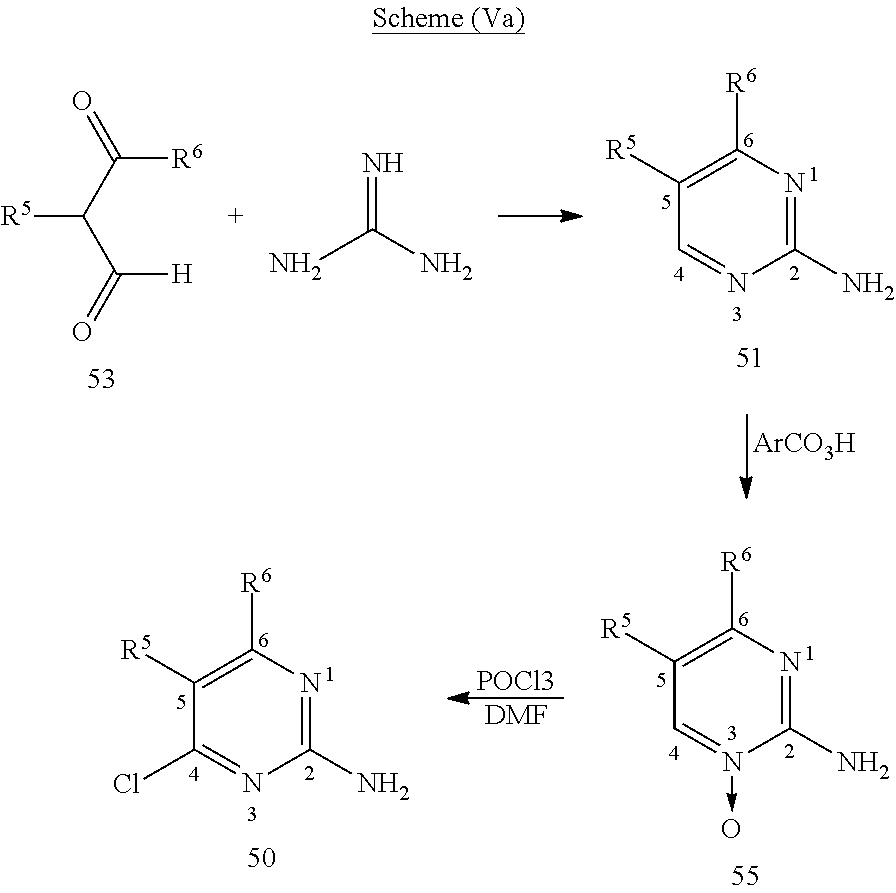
[R6]C(C([R5])C([H])=O)=O.C1([R6])=C([R5])C=NC(N)=N1.[ArCO3H].NC(N)=N.C1([R6])=C([R5])C(Cl)=NC(N)=N1.C1([R6])=C([R5])C=N(->O)C(N)=N1.[POCl3].[DMF]
